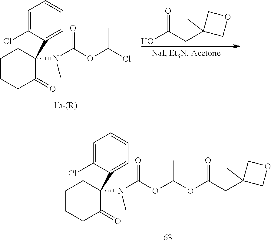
C1=C(Cl)C(C2(N(C(OC(Cl)C)=O)C)CCCCC2=O)=CC=C1.OC(CC1(C)COC1)=O.C1=C(Cl)C(C2(N(C(OC(OC(CC3(C)COC3)=O)C)=O)C)CCCCC2=O)=CC=C1
